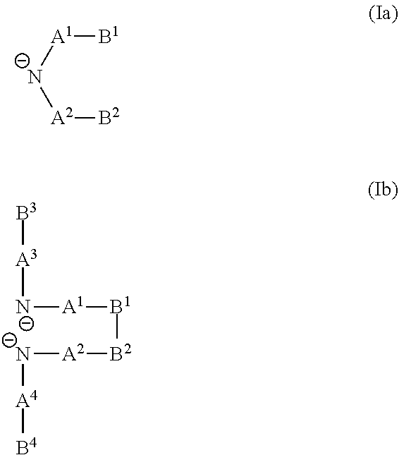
[B1][A1][N-][A2][B2].[B3][A3][N-][A1][B1][B2][A2][N-][A4][B4]
